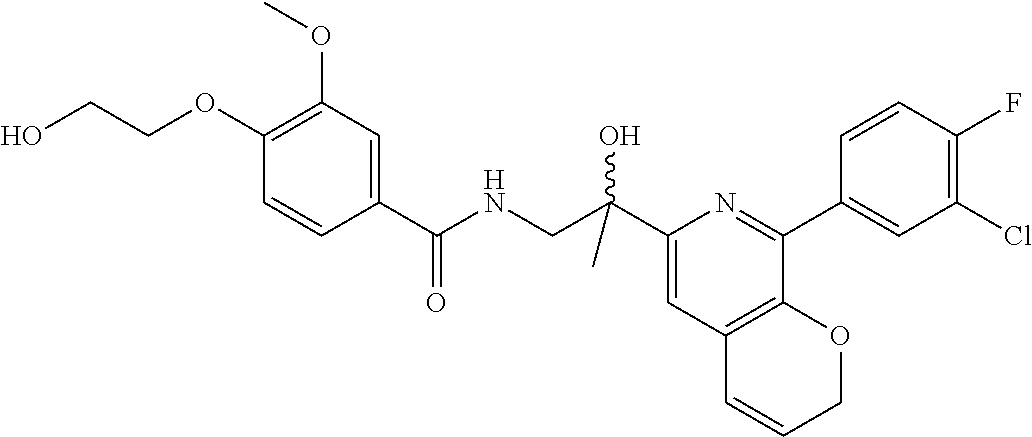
OCCOC1=C(OC)C=C(C(NCC(C2=CC3=C(C(C4=CC(Cl)=C(F)C=C4)=N2)OCC=C3)(O)C)=O)C=C1
